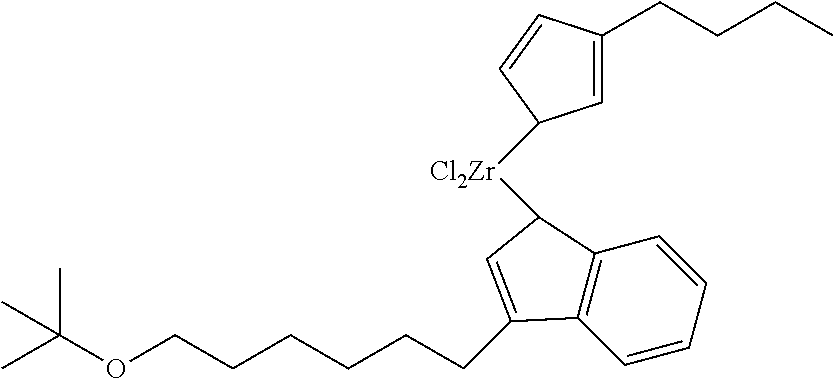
C1=CC=CC2=C1C([Cl2Zr]C1C=C(CCCC)C=C1)C=C2CCCCCCOC(C)(C)C
